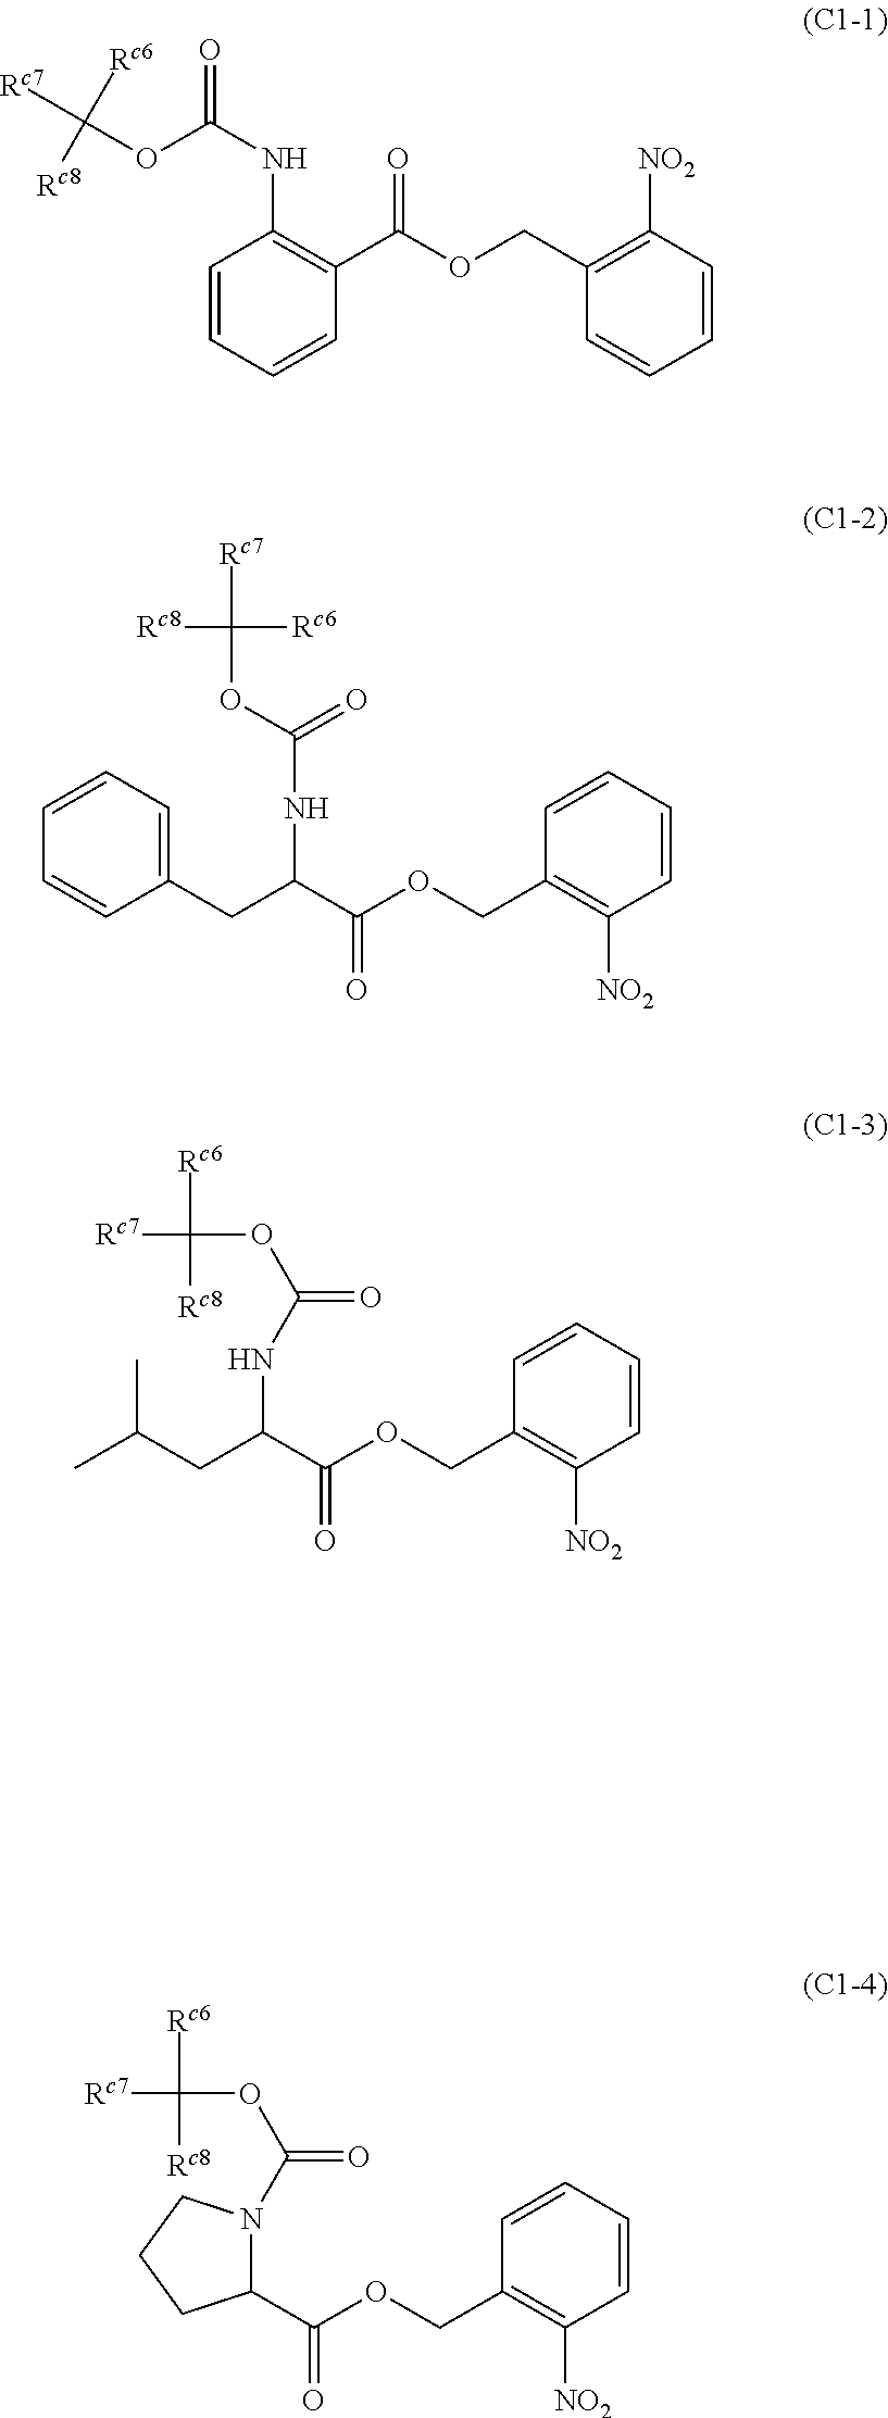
C1=CC=CC(C(OCC2=C([NO2])C=CC=C2)=O)=C1NC(=O)OC([Rc8])([Rc7])[Rc6].C1(CC(C(OCC2=C([NO2])C=CC=C2)=O)NC(=O)OC([Rc7])([Rc8])[Rc6])=CC=CC=C1.C(C)(C)CC(C(OCC1=C([NO2])C=CC=C1)=O)NC(OC([Rc7])([Rc6])[Rc8])=O.C1(C(OCC2=C([NO2])C=CC=C2)=O)N(C(OC([Rc7])([Rc6])[Rc8])=O)CCC1
